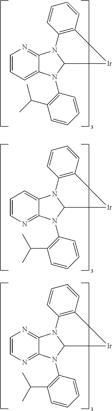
C1=CC=C2C(=N1)N1C(N2C2=C(C(C)C)C=CC=C2)[Ir]C2=C1C=CC=C2.C1=CN=C2C(=C1)N1C(N2C2=C(C(C)C)C=CC=C2)[Ir]C2=C1C=CC=C2.C1=CN=C2C(=N1)N1C(N2C2=C(C(C)C)C=CC=C2)[Ir]C2=C1C=CC=C2
